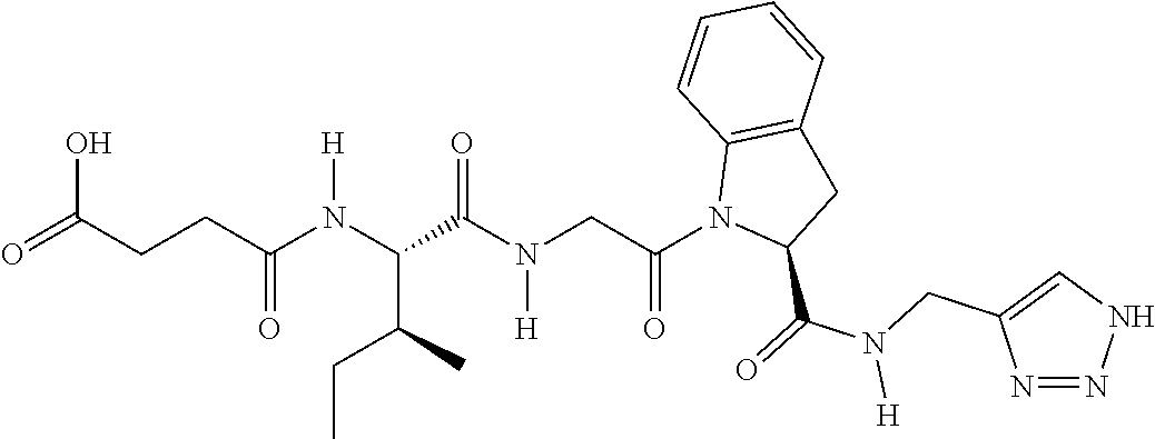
O=C(CCC(N(C(C(N(CC(N1C(C(=O)N(CC2=CNN=N2)[H])CC2=C1C=CC=C2)=O)[H])=O)C(C)CC)[H])=O)O
